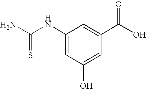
C1(NC(N)=S)=CC(O)=CC(C(O)=O)=C1
